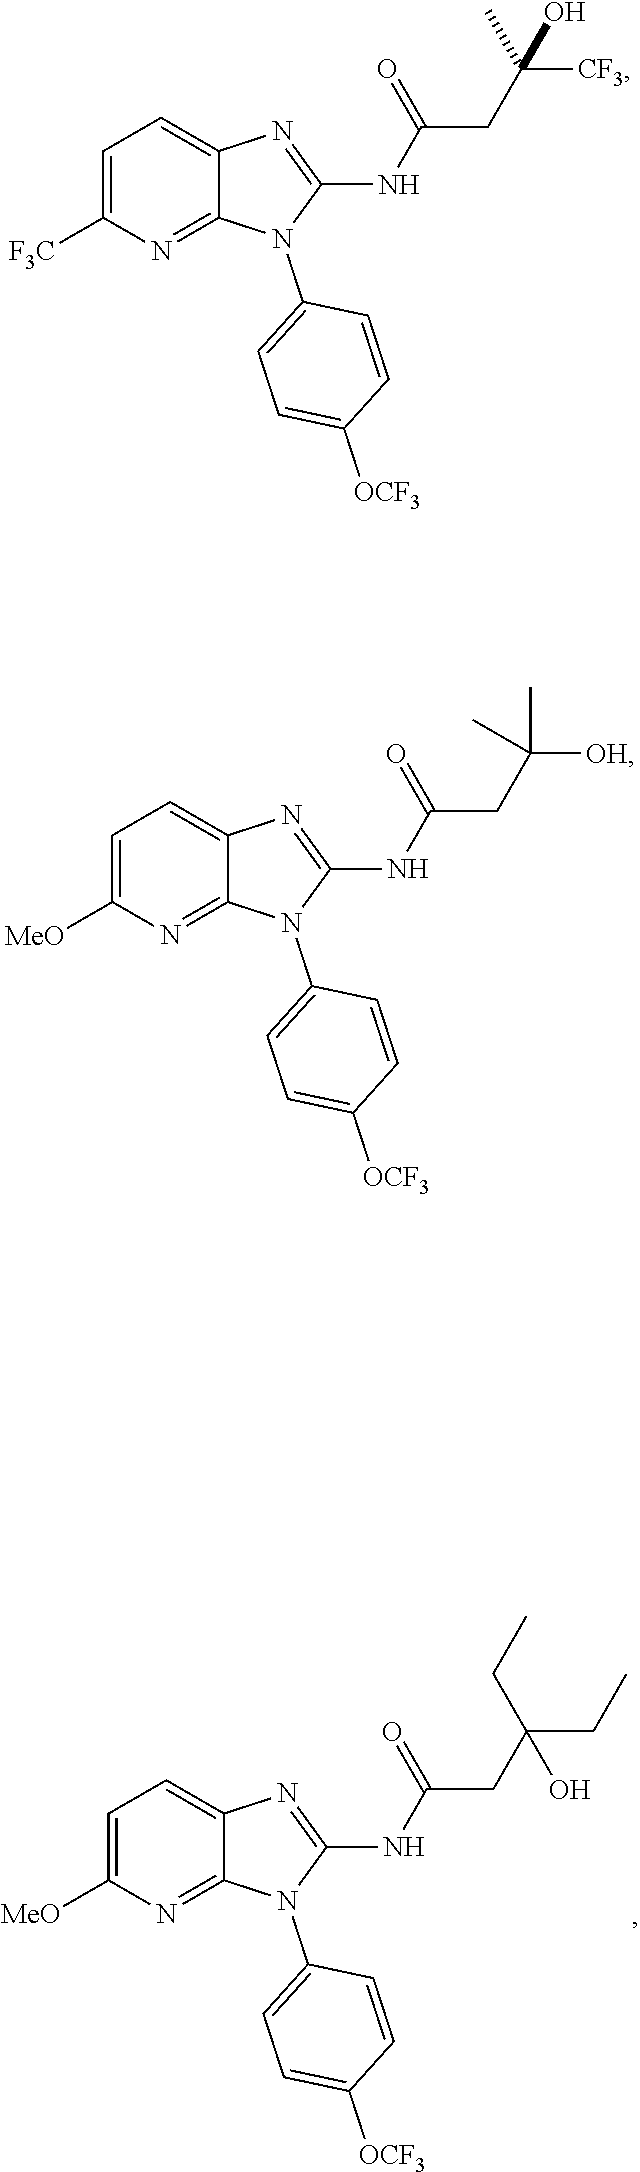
N(C1=NC2=CC=C([MeO])N=C2N1C1=CC=C([OCF3])C=C1)C(CC(O)(CC)CC)=O.N(C1=NC2=CC=C([F3C])N=C2N1C1=CC=C([OCF3])C=C1)C(CC([CF3])(C)O)=O.N(C1=NC2=CC=C([MeO])N=C2N1C1=CC=C([OCF3])C=C1)C(CC([OH])(C)C)=O
